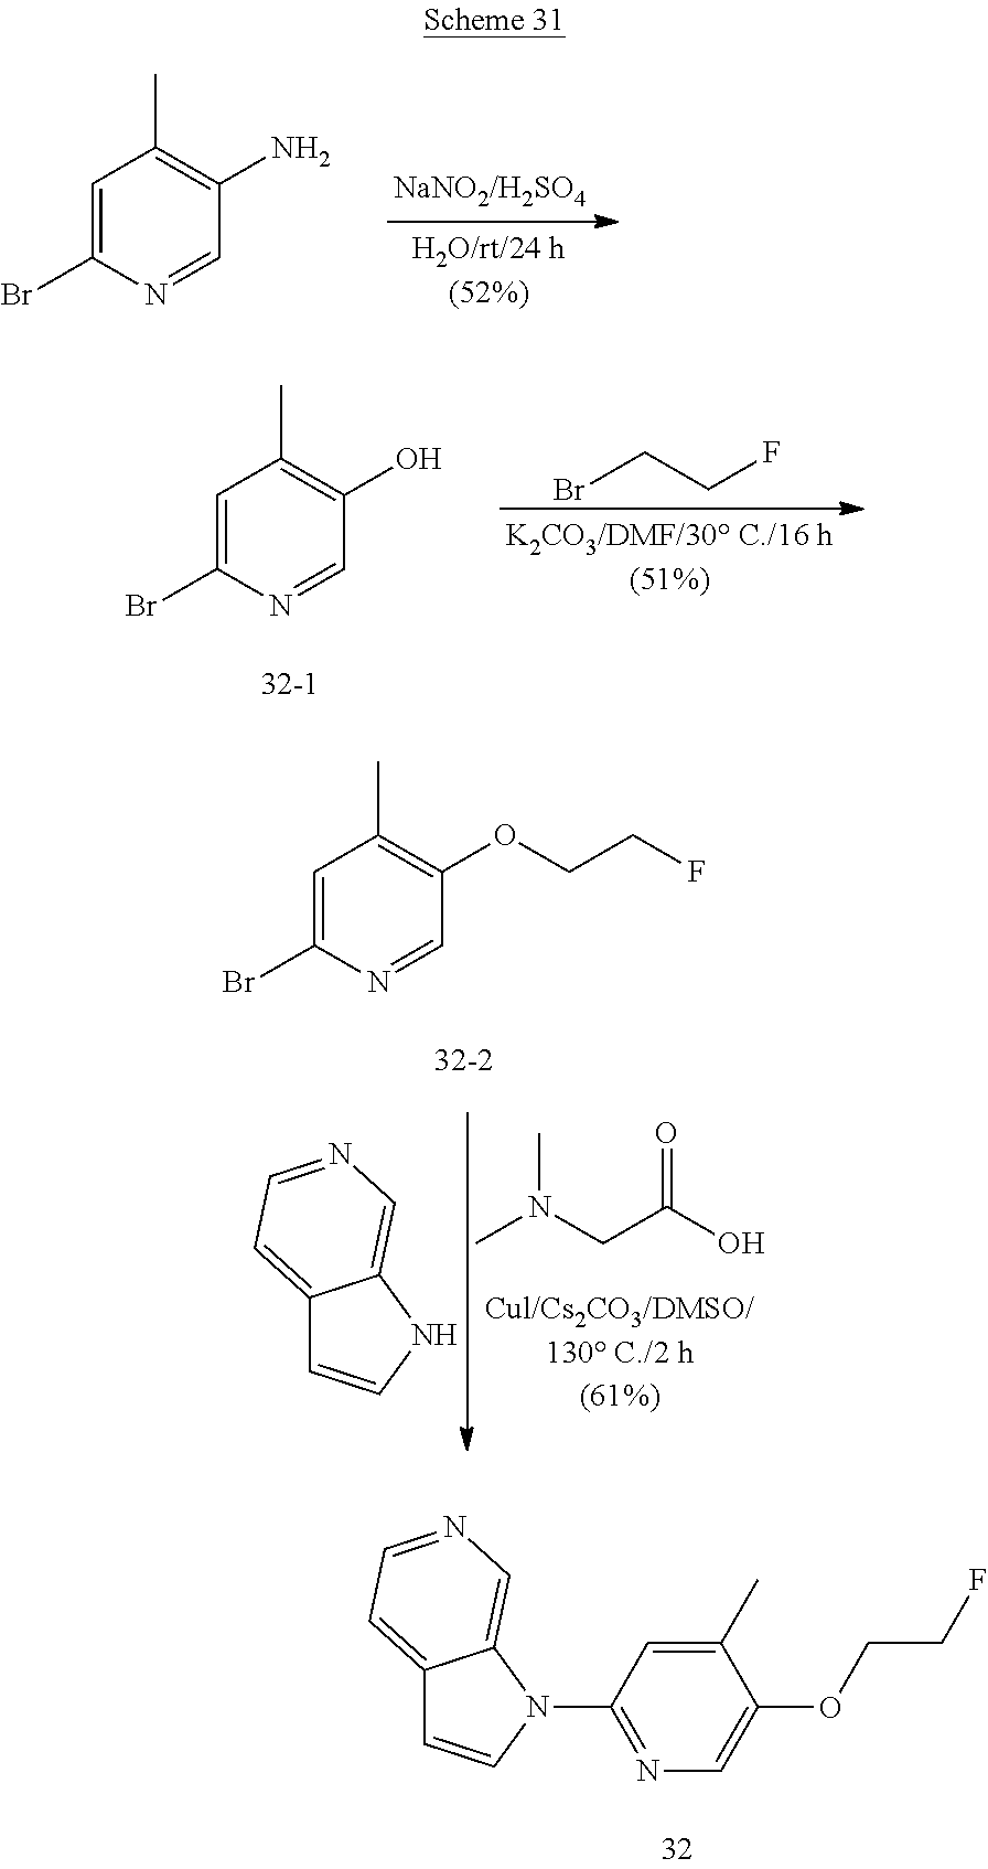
C1=C(Br)N=CC(N)=C1C.C1=C(Br)N=CC(O)=C1C.BrCCF.C1=C(Br)N=CC(OCCF)=C1C.CN(CC(O)=O)C.C12=CC=NC=C1NC=C2.C1(C)=CC(N2C=CC3=CC=NC=C32)=NC=C1OCCF
